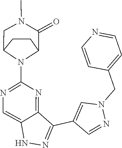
N1N=C(C2=CN(CC3=CC=NC=C3)N=C2)C2=NC(N3C4CCC3CN(C)C4=O)=NC=C12
